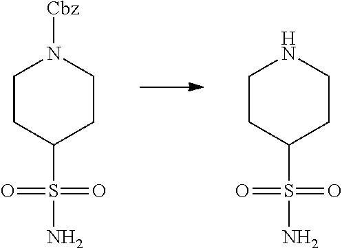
C1CC(S(N)(=O)=O)CCN1.C1CC(S(N)(=O)=O)CCN1[Cbz]
